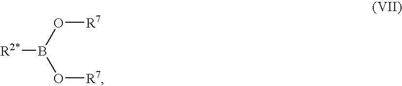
[R2*]B(O[R7])O[R7]
